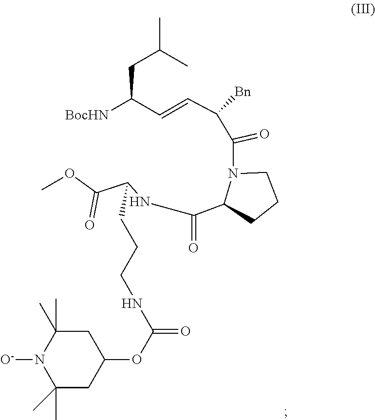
N1([O-])C(C)(C)CC(OC(NCCCC(C(OC)=O)NC(=O)C2N(C(C(C=CC([BocHN])CC(C)C)[Bn])=O)CCC2)=O)CC1(C)C
